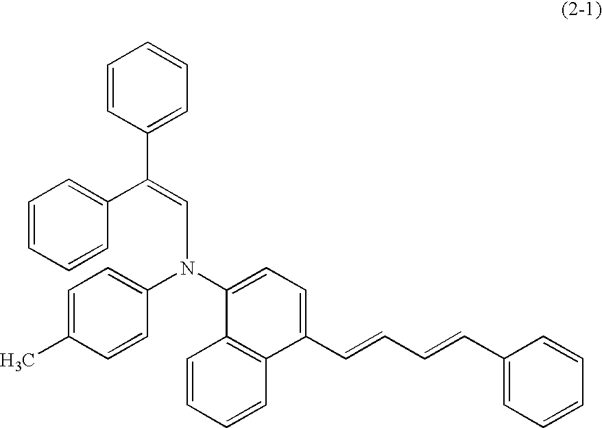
C1=CC(C(=CN(C2=CC=C(C)C=C2)C2=CC=C(C=CC=CC3=CC=CC=C3)C3=C2C=CC=C3)C2=CC=CC=C2)=CC=C1
